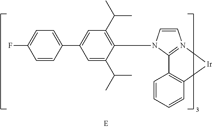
C1(F)=CC=C(C2=CC(C(C)C)=C(N3C=CN4=C3C3=C(C=CC=C3)[Ir]4)C(C(C)C)=C2)C=C1
